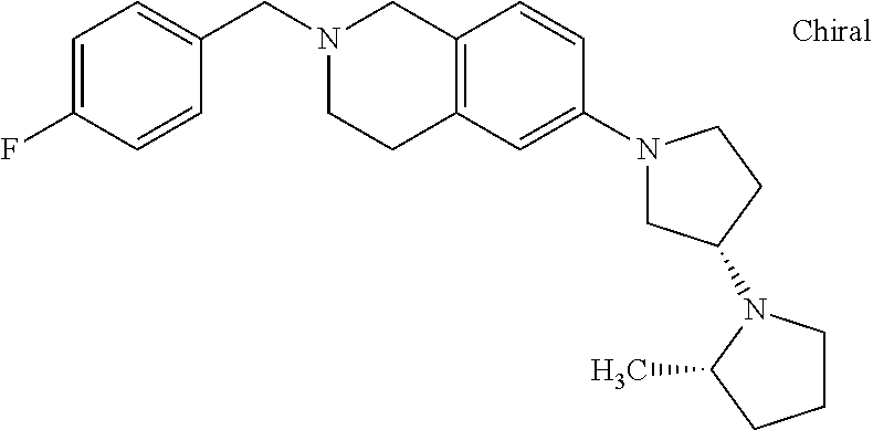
C1=C(F)C=CC(CN2CCC3=C(C2)C=CC(N2CC(N4CCCC4C)CC2)=C3)=C1
